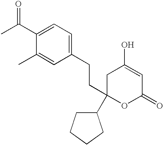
C1C(C2CCCC2)(CCC2=CC=C(C(C)=O)C(C)=C2)OC(=O)C=C1O
